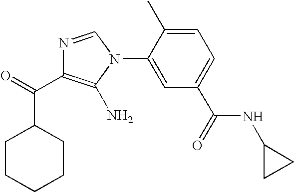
C1=C(C)C(N2C(N)=C(C(=O)C3CCCCC3)N=C2)=CC(C(NC2CC2)=O)=C1
